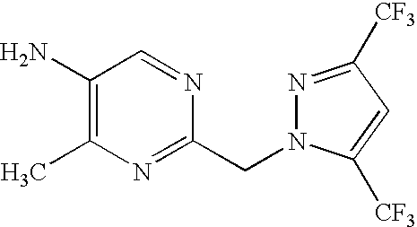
C1(N)=C(C)N=C(CN2N=C([CF3])C=C2[CF3])N=C1
